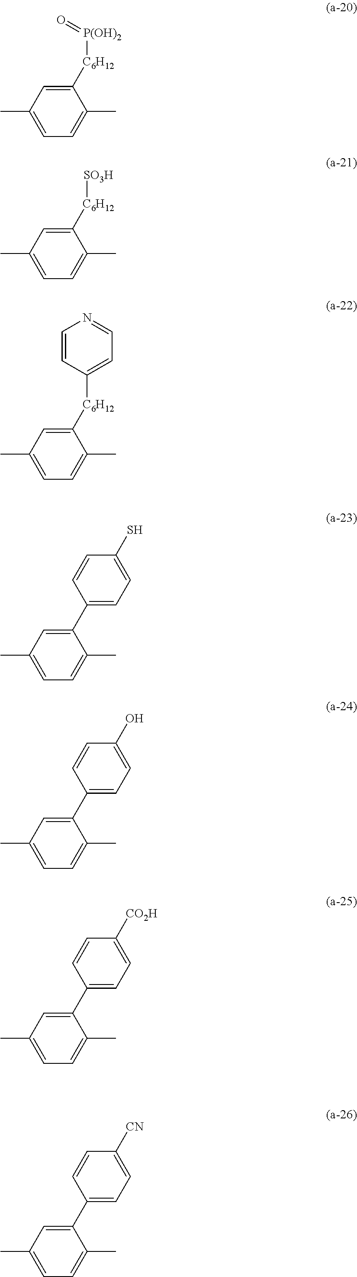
C1(C2=CC=C(S)C=C2)=CC(C)=CC=C1C.C1([C6H12][P(OH)2]=O)=CC(C)=CC=C1C.C1([C6H12][SO3H])=CC(C)=CC=C1C.C1([C6H12]C2=CC=NC=C2)=CC(C)=CC=C1C.C1(C2=CC=C(O)C=C2)=CC(C)=CC=C1C.C1(C2=CC=C([CO2H])C=C2)=CC(C)=CC=C1C.C1(C2=CC=C([CN])C=C2)=CC(C)=CC=C1C
